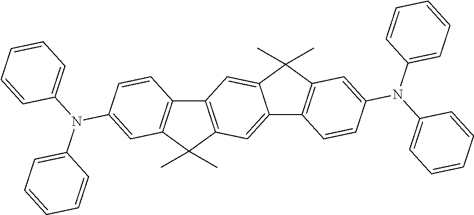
C12=C(C(C)(C)C3=C1C=CC(N(C1=CC=CC=C1)C1=CC=CC=C1)=C3)C=C1C(=C2)C(C)(C)C2=C1C=CC(N(C1=CC=CC=C1)C1=CC=CC=C1)=C2
